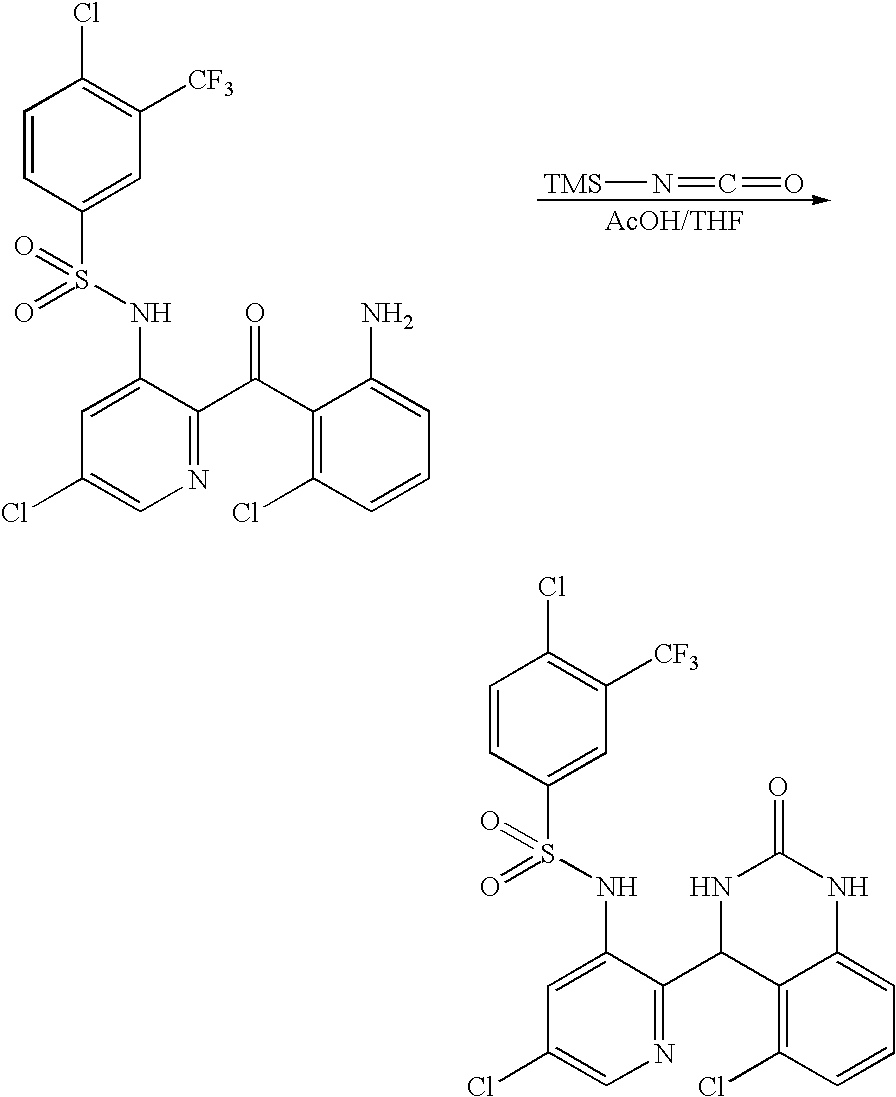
C1(Cl)=CN=C(C(C2=C(Cl)C=CC=C2N)=O)C(NS(=O)(=O)C2=CC([CF3])=C(Cl)C=C2)=C1.[TMS]N=C=O.C1(Cl)=CN=C(C2C3=C(Cl)C=CC=C3NC(=O)N2)C(NS(=O)(=O)C2=CC([CF3])=C(Cl)C=C2)=C1
